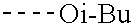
C[Oi-Bu]
